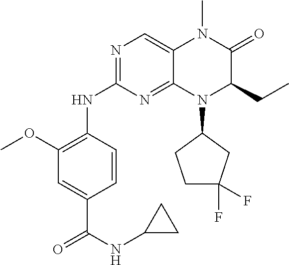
C12=NC(NC3=C(OC)C=C(C(NC4CC4)=O)C=C3)=NC=C1N(C)C(=O)C(CC)N2C1CCC(F)(F)C1
